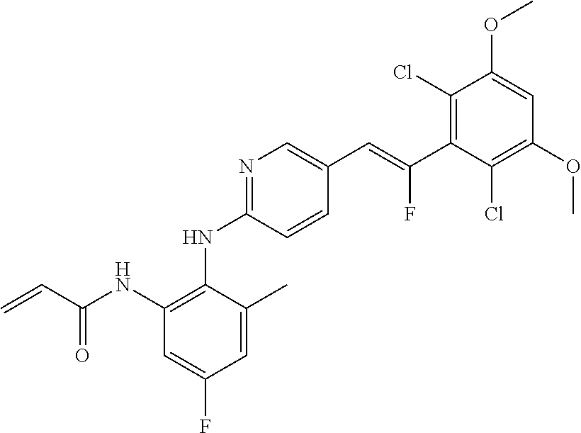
N1=C(NC2=C(NC(C=C)=O)C=C(F)C=C2C)C=CC(C=C(C2=C(Cl)C(OC)=CC(OC)=C2Cl)F)=C1
